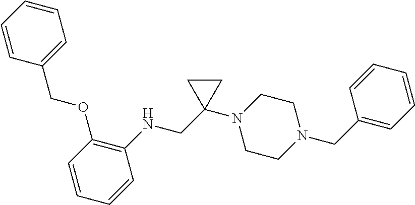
C1(OCC2=CC=CC=C2)=C(NCC2(N3CCN(CC4=CC=CC=C4)CC3)CC2)C=CC=C1
